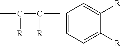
CC([R])C([R])C.C1=CC=C([R])C([R])=C1
